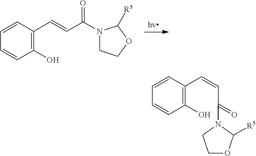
C1=CC=CC(O)=C1C=CC(N1CCOC1[R5])=O.C1=CC(C=CC(=O)N2C([R5])OCC2)=C(O)C=C1
